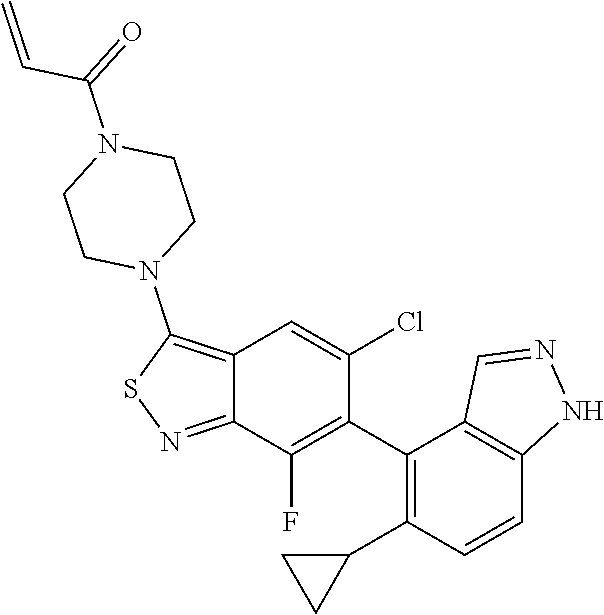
N1(C(C=C)=O)CCN(C2=C3C(=NS2)C(F)=C(C2=C(C4CC4)C=CC4=C2C=NN4)C(Cl)=C3)CC1
